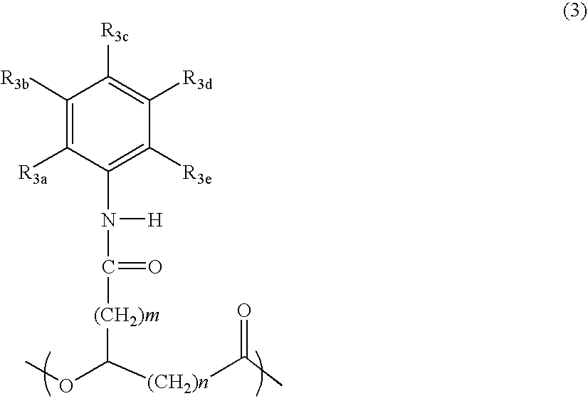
C1([R3b])=C([R3a])C(N([H])C(=O)[(CH2)m]C(OC)[(CH2)n]C(=O)C)=C([R3e])C([R3d])=C1[R3c]
